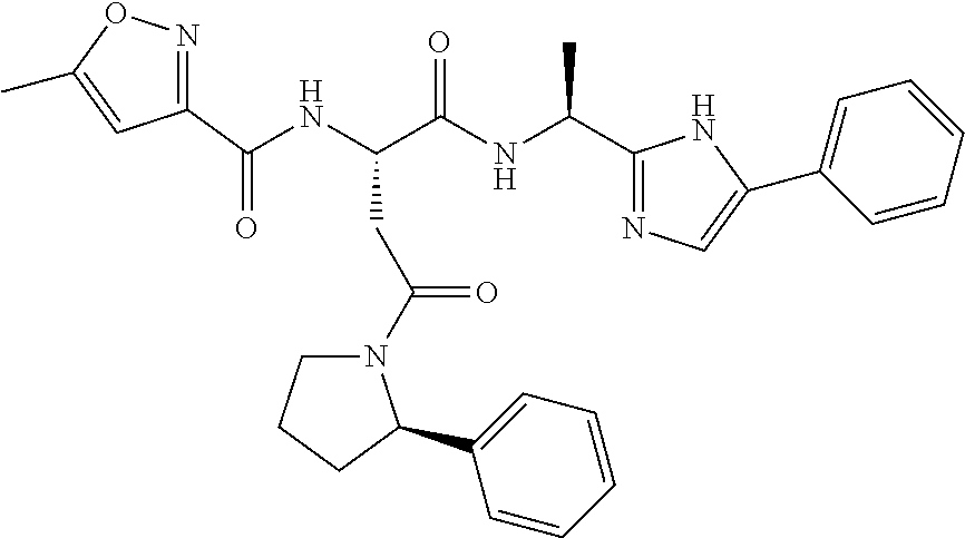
C1(C(NC(C(NC(C2=NC=C(C3=CC=CC=C3)N2)C)=O)CC(=O)N2CCCC2C2=CC=CC=C2)=O)=NOC(C)=C1
